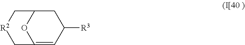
O1C2=CC([R3])CC1C[R2]C2
